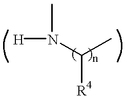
[H]N(C(C)[R4])C
